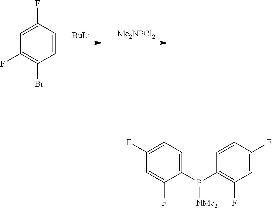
[BuLi].[Me2NPCl2].C1(F)=C(Br)C=CC(F)=C1.C1=C(F)C(P([NMe2])C2=C(F)C=C(F)C=C2)=CC=C1F
